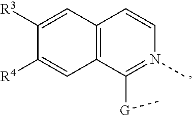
C12=C(C([G]C)=N(C)C=C1)C=C([R4])C([R3])=C2
